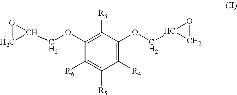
C1([R4])=C(OCC2CO2)C([R3])=C(OCC2OC2)C([R6])=C1[R5]
